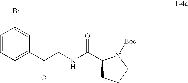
C1=CC=C(C(CNC(=O)C2CCCN2[Boc])=O)C=C1Br
